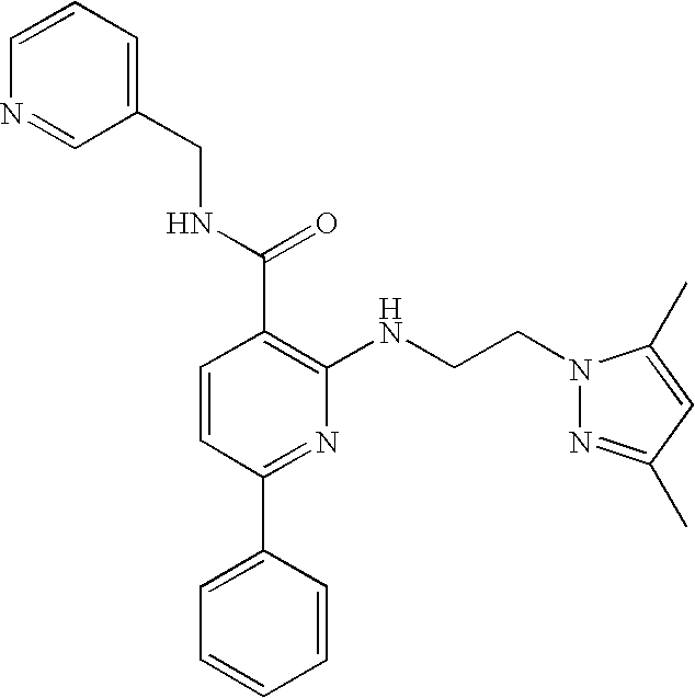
N1(CCNC2=C(C(NCC3=CC=CN=C3)=O)C=CC(C3=CC=CC=C3)=N2)N=C(C)C=C1C
